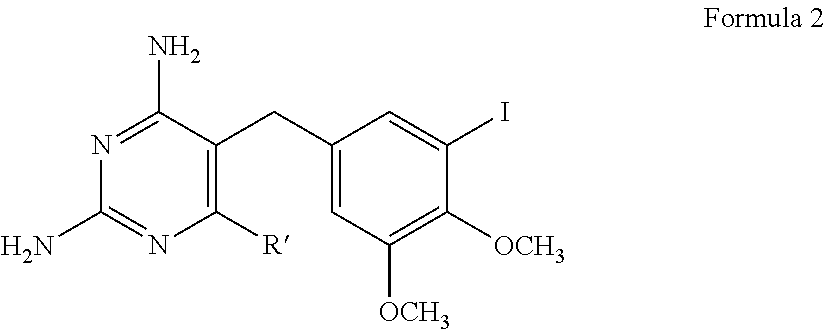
C1([R])=C(CC2=CC([OCH3])=C([OCH3])C(I)=C2)C(N)=NC(N)=N1
